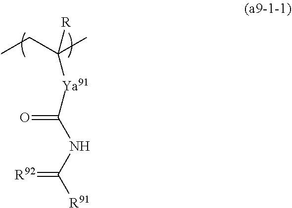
CCC(C)([R])[Ya91]C(NC([R91])=[R92])=O
